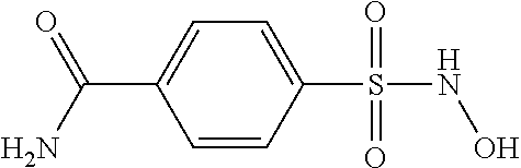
C1(S(NO)(=O)=O)=CC=C(C(N)=O)C=C1
